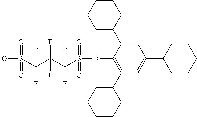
C1CCCC(C2=CC(C3CCCCC3)=CC(C3CCCCC3)=C2OS(C(C(C(S(=O)(=O)[-O])(F)F)(F)F)(F)F)(=O)=O)C1
